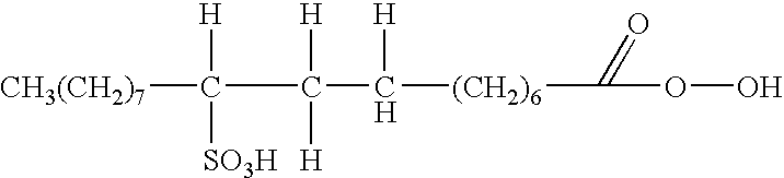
[CH3(CH2)7]C([H])(C([H])([H])C([H])[(CH2)6]C(=O)OO)[SO3H]
